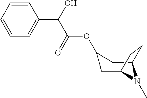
C1(OC(C(O)C2=CC=CC=C2)=O)CC2N(C)C(C1)CC2
